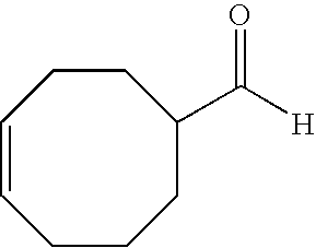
C(C1CCC=CCCC1)([H])=O
